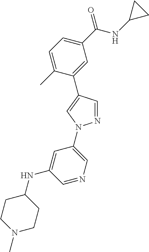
C1=C(C)C(C2=CN(C3=CN=CC(NC4CCN(C)CC4)=C3)N=C2)=CC(C(NC2CC2)=O)=C1
